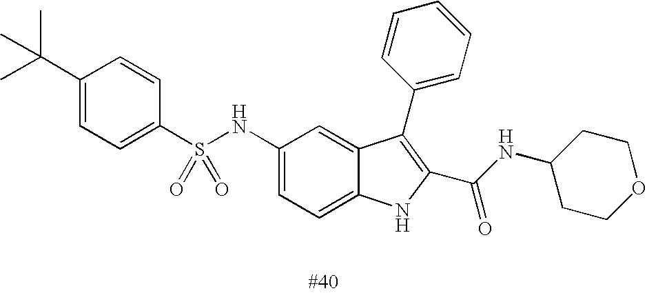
C1(C(C)(C)C)=CC=C(S(NC2=CC=C3C(=C2)C(C2=CC=CC=C2)=C(C(NC2CCOCC2)=O)N3)(=O)=O)C=C1
